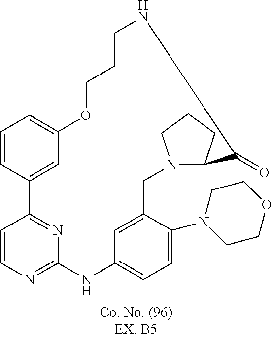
C1=CC2=NC(=N1)NC1=CC=C(N3CCOCC3)C(=C1)CN1C(CCC1)C(=O)NCCCOC1=CC=CC2=C1
